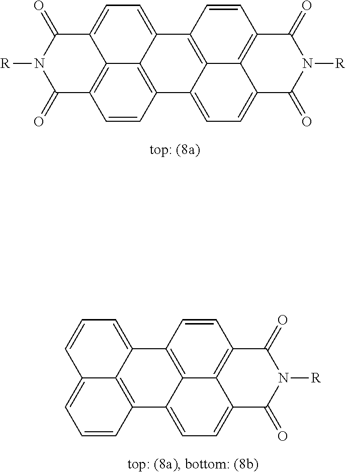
C1=C2C3=C(C=CC4=C3C(=C1)C(=O)N([R])C4=O)C1=CC=C3C4=C(C=CC2=C14)C(=O)N([R])C3=O.C1=C2C3=C(C=CC=C3C=C1)C1=CC=C3C4=C(C=CC2=C14)C(=O)N([R])C3=O
